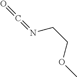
O=C=NCCOC
